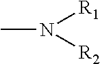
CN([R2])[R1]
